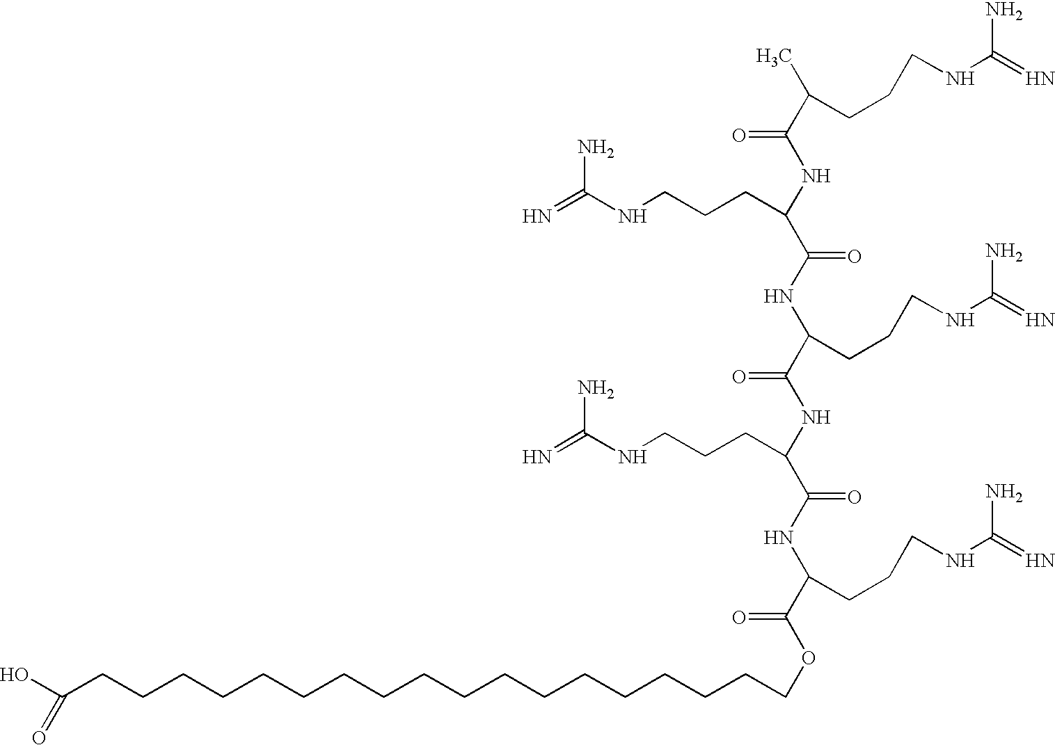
C(CCCCCCCCCCCCCCCCCC(O)=O)OC(C(NC(=O)C(NC(=O)C(NC(C(NC(=O)C(C)CCCNC(=N)N)CCCNC(=N)N)=O)CCCNC(=N)N)CCCNC(=N)N)CCCNC(=N)N)=O
